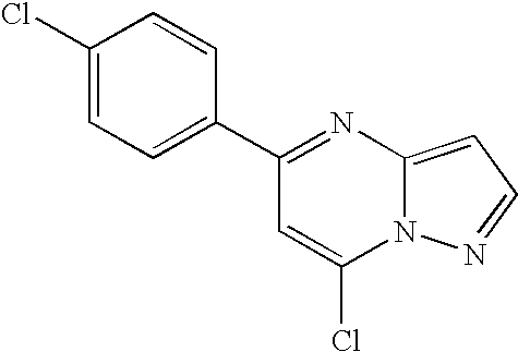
C1(C2=CC=C(Cl)C=C2)=NC2=CC=NN2C(Cl)=C1
